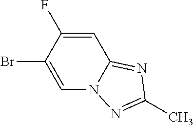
C1=C(F)C(Br)=CN2C1=NC(C)=N2
